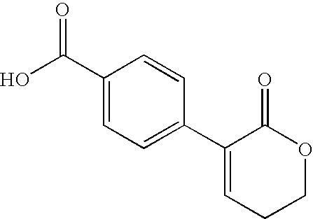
C1(C2=CC=C(C(O)=O)C=C2)=CCCOC1=O
